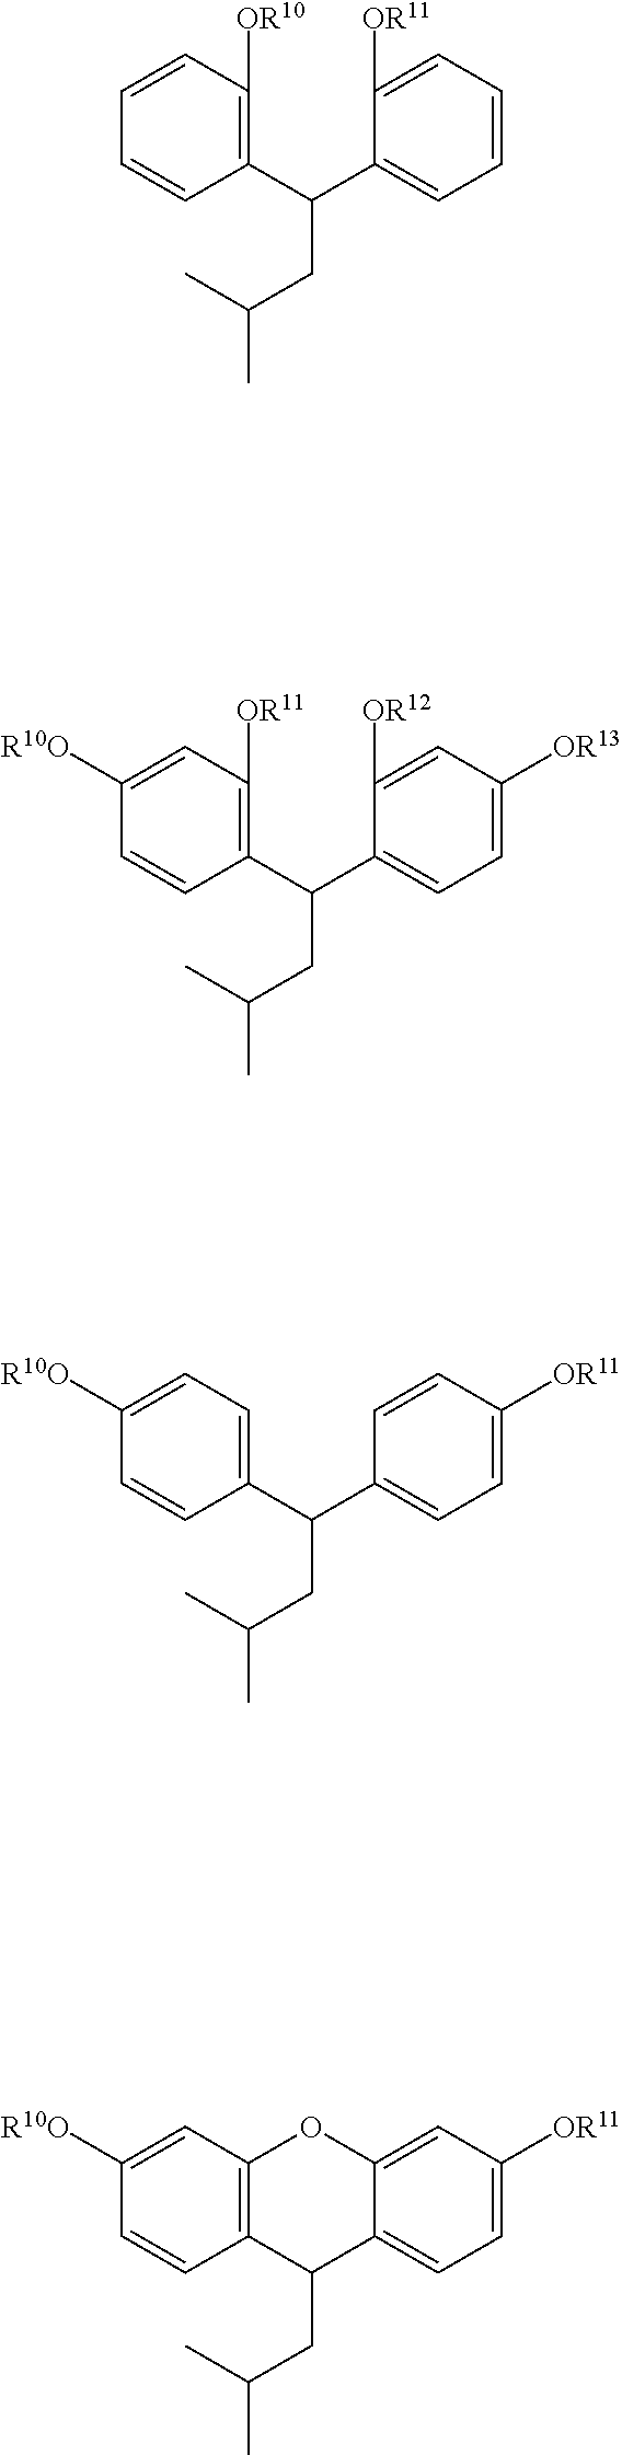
C1(C(C2=CC=C([OR11])C=C2)CC(C)C)=CC=C([R10O])C=C1.C1(C(C2=CC=C([OR13])C=C2[OR12])CC(C)C)=C([OR11])C=C([R10O])C=C1.C1(C(C2=CC=CC=C2[OR11])CC(C)C)=C([OR10])C=CC=C1.C12=C(C=C([R10O])C=C1)OC1=CC([OR11])=CC=C1C2CC(C)C
